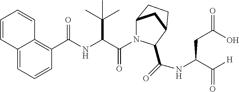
C(=O)(C(C(C)(C)C)NC(=O)C1=C2C(=CC=C1)C=CC=C2)N1C2CC(CC2)C1C(NC(C([H])=O)CC(O)=O)=O
